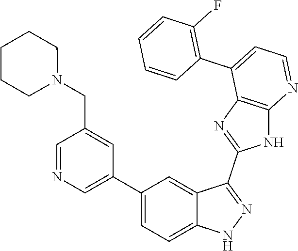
C1=NC=C(C2=CC=C3C(=C2)C(C2=NC4=C(N2)N=CC=C4C2=C(F)C=CC=C2)=NN3)C=C1CN1CCCCC1
